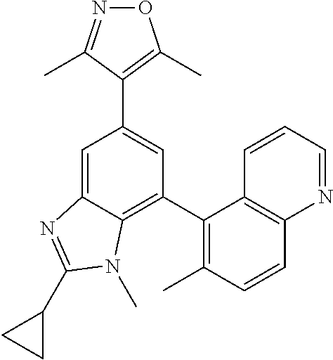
C1=C2C(=C(C3=C(C)C=CC4=C3C=CC=N4)C=C1C1=C(C)ON=C1C)N(C)C(C1CC1)=N2
